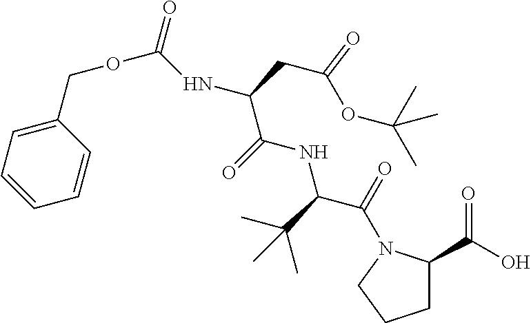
C1(COC(NC(C(=O)NC(C(N2C(C(O)=O)CCC2)=O)C(C)(C)C)CC(OC(C)(C)C)=O)=O)=CC=CC=C1
